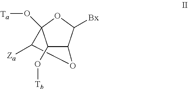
C1([Za])C2(O[Ta])C(O[Tb])C(C([Bx])O2)O1
